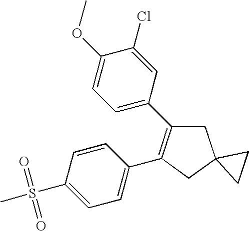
C1C2(CC(C3=CC=C(OC)C(Cl)=C3)=C1C1=CC=C(S(C)(=O)=O)C=C1)CC2
